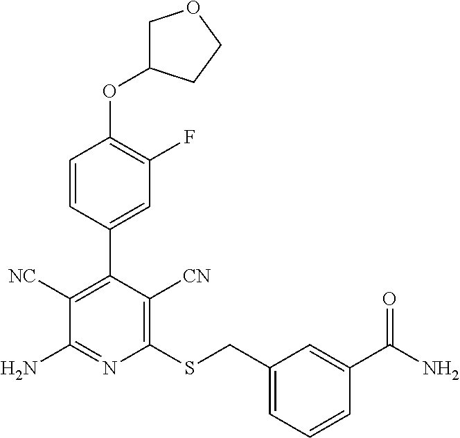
C1(SCC2=CC=CC(C(N)=O)=C2)=C([CN])C(C2=CC(F)=C(OC3COCC3)C=C2)=C([NC])C(N)=N1
